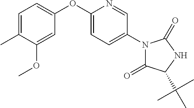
C1=C(OC2=CC=C(C)C(OC)=C2)N=CC(N2C(=O)C(C(C)(C)C)NC2=O)=C1
